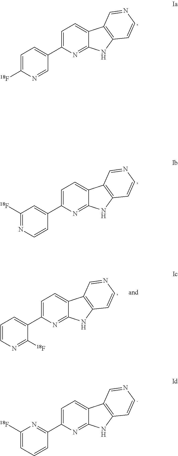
C1=C([18F])N=CC(C2=CC=C3C(=N2)NC2=C3C=NC=C2)=C1.C1([18F])=NC=CC(C2=CC=C3C(=N2)NC2=C3C=NC=C2)=C1.C1=CN=C([18F])C(C2=CC=C3C(=N2)NC2=C3C=NC=C2)=C1.C1([18F])=CC=CC(C2=CC=C3C(=N2)NC2=C3C=NC=C2)=N1
